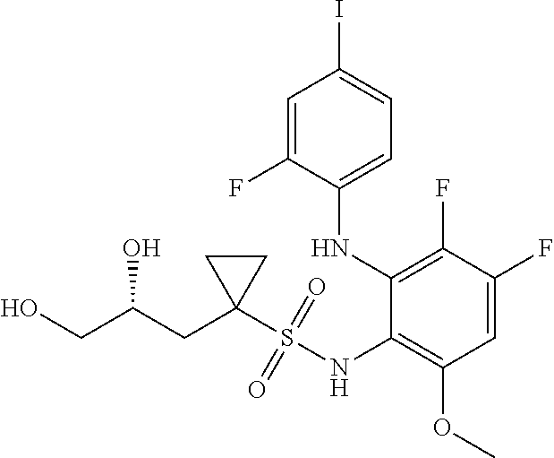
C1=C(F)C(NC2=C(F)C(F)=CC(OC)=C2NS(C2(CC(CO)O)CC2)(=O)=O)=CC=C1I
